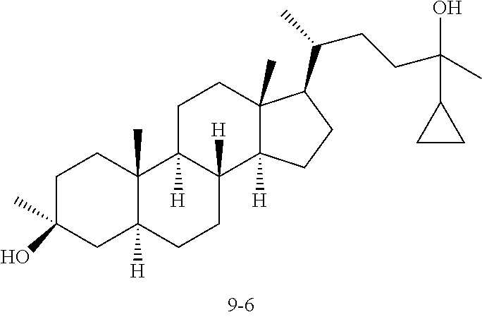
C1C(C)(O)CC2([H])C(C)(C1)C1([H])C([H])(CC2)C2([H])C(C)(CC1)C(C(CCC(C)(C1CC1)O)C)CC2
